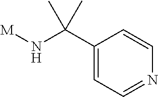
[M]NC(C1=CC=NC=C1)(C)C
